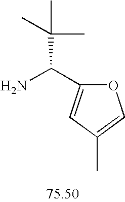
NC(C(C)(C)C)C1=CC(C)=CO1
